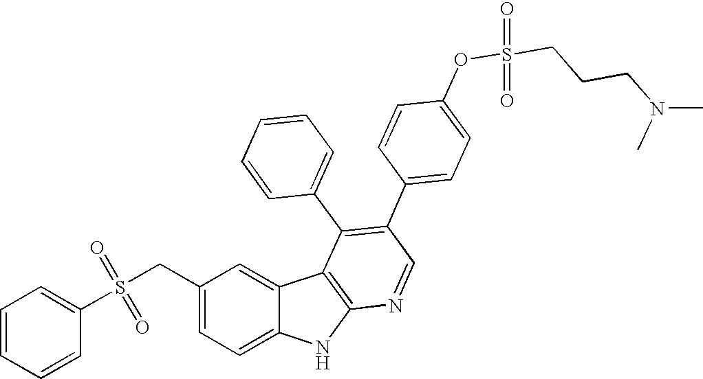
C(C1=CC=C2C(=C1)C1=C(N2)N=CC(C2=CC=C(OS(CCCN(C)C)(=O)=O)C=C2)=C1C1=CC=CC=C1)S(C1=CC=CC=C1)(=O)=O
